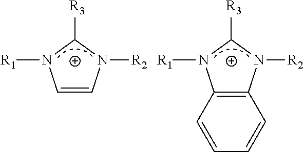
C1=CN([R2])C([R3])N1[R1].C12=C(N([R2])C([R3])N1[R1])C=CC=C2
